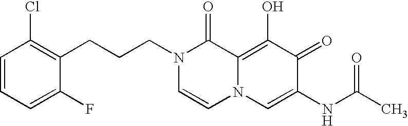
C1(CCCN2C=CN3C(=C(O)C(=O)C(NC(C)=O)=C3)C2=O)=C(Cl)C=CC=C1F
